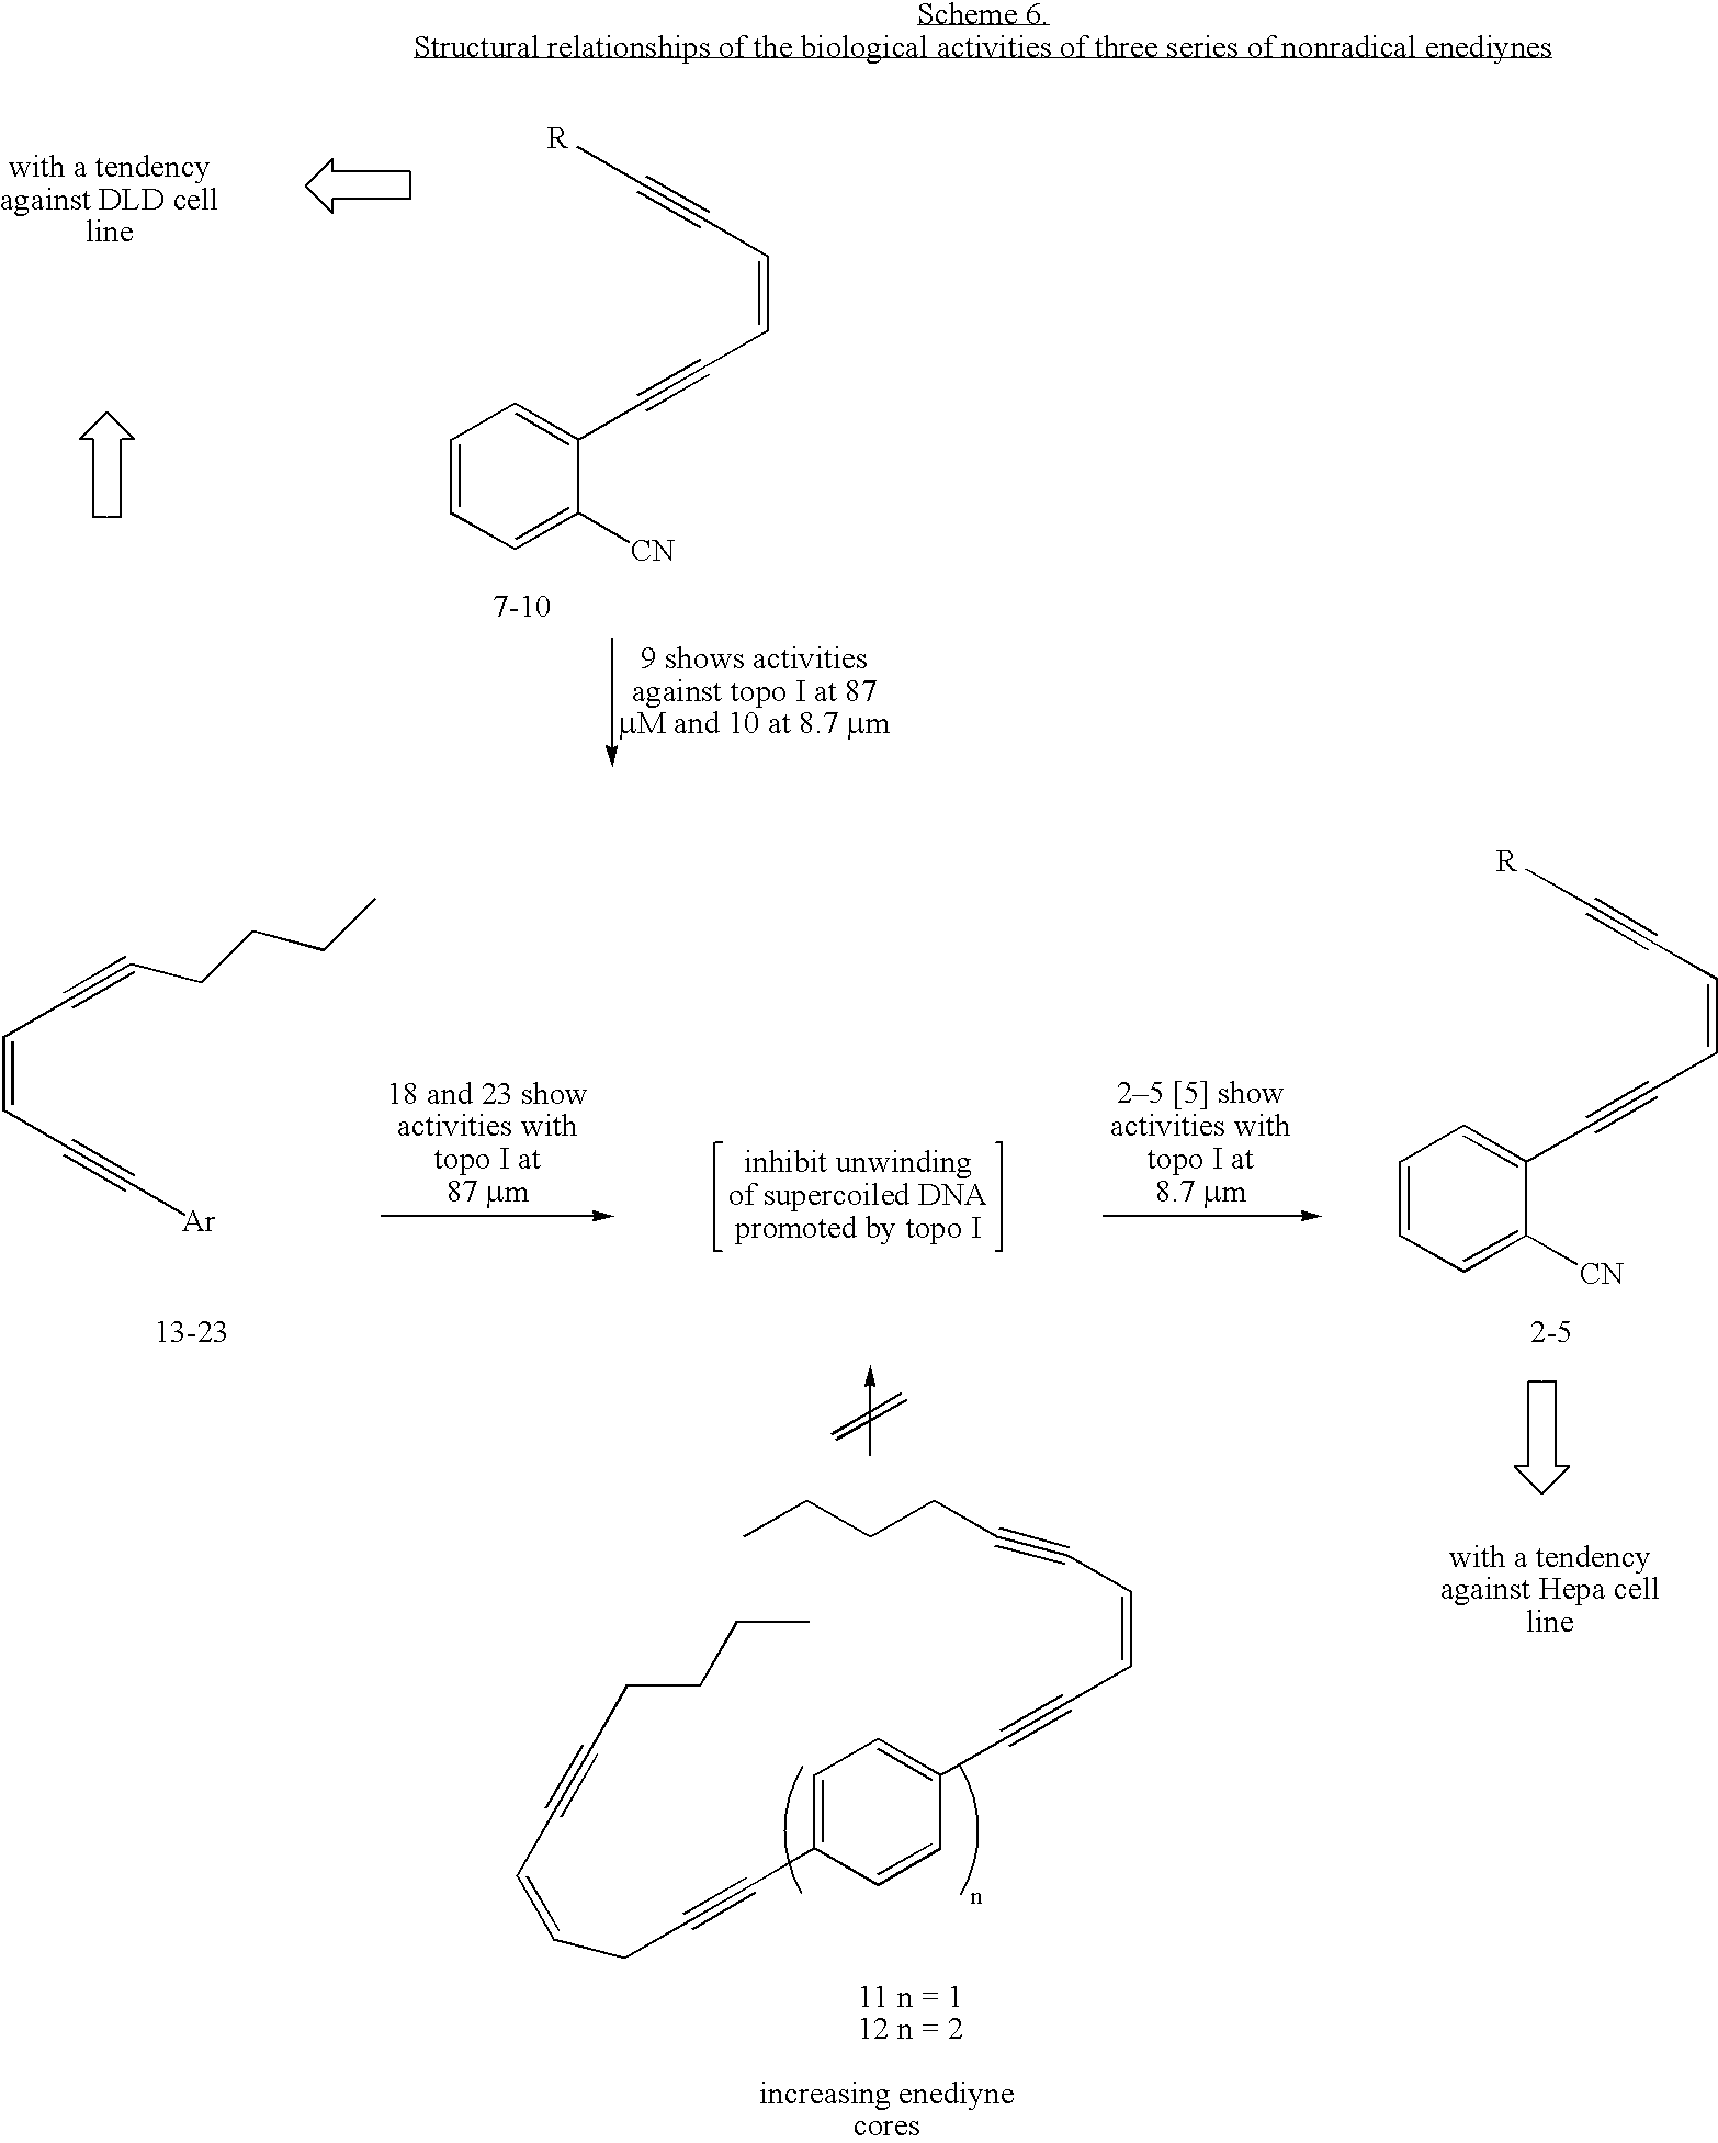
C1(C#CC=CC#C[R])=CC=CC=C1[CN].C1(C#CC=CC#C[R])=CC=CC=C1[CN].C(=CC#C[Ar])C#CCCCC.C1(C#CC=CC#CCCCC)=CC=C(C#CCC=CC#CCCCC)C=C1
